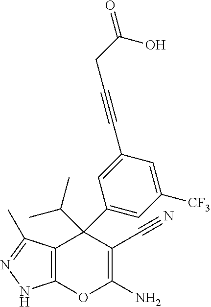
C12=C(C(C)=NN1)C(C1=CC([CF3])=CC(C#CCC(O)=O)=C1)(C(C)C)C(C#N)=C(N)O2
